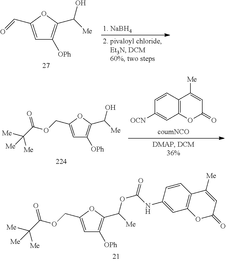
C1=C(COC(=O)C([Me])([Me])[Me])OC(C([Me])OC(NC2=CC3=C(C=C2)C([Me])=CC(=O)O3)=O)=C1[OPh].C1=C(C=O)OC(C([Me])O)=C1[OPh].C1=CC2=C(C=C1[OCN])OC(=O)C=C2[Me].C1=C(COC(=O)C([Me])([Me])[Me])OC(C([Me])O)=C1[OPh]
